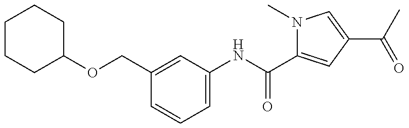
C1CCC(OCC2=CC(NC(=O)C3=CC(C(=O)C)=CN3C)=CC=C2)CC1
